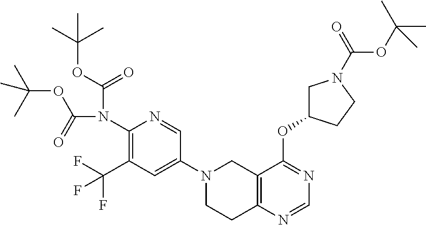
C1(N2CCC3=C(C2)C(OC2CN(C(=O)OC(C)(C)C)CC2)=NC=N3)=CC(C(F)(F)F)=C(N(C(OC(C)(C)C)=O)C(=O)OC(C)(C)C)N=C1
